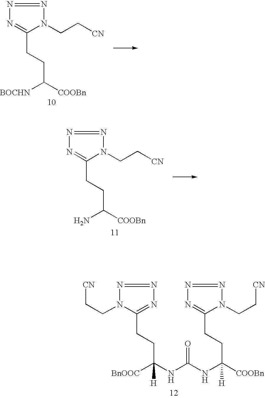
N1=C(CCC([COOBn])[BOCHN])N(CC[CN])N=N1.N1=C(CCC([COOBn])N)N(CC[CN])N=N1.N1=C(CCC([COOBn])(NC(NC(CCC2=NN=NN2CC[CN])([BnOOC])[H])=O)[H])N(CC[CN])N=N1
